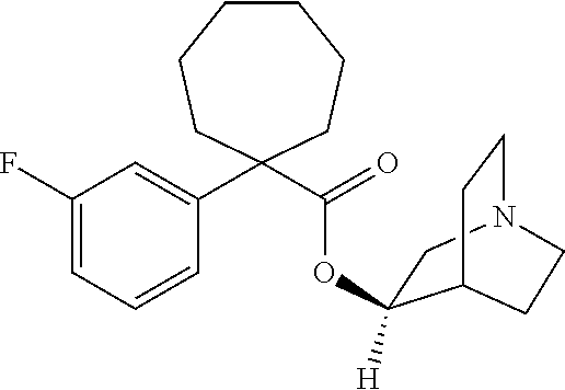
C(=O)(OC1([H])CN2CCC1CC2)C1(C2=CC(F)=CC=C2)CCCCCC1
